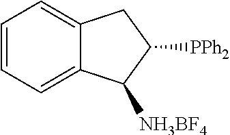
C1=CC=C2C(=C1)CC([PPh2])C2[NH3BF4]
